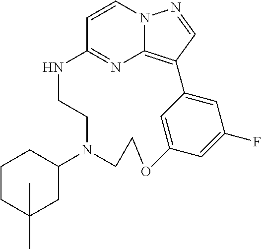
C1=CN2C3=C(C=N2)C2=CC(F)=CC(=C2)OCCN(C2CCCC(C)(C)C2)CCNC1=N3
